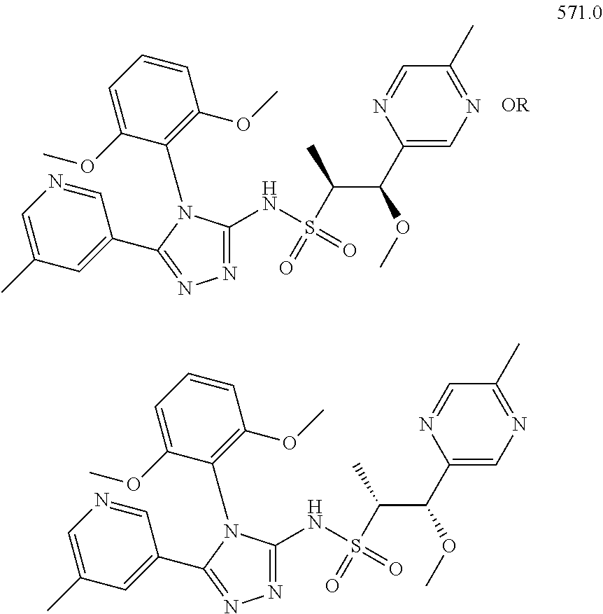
C1(C(OC)C(S(NC2=NN=C(C3=CC(C)=CN=C3)N2C2=C(OC)C=CC=C2OC)(=O)=O)C)=CN=C(C)C=N1.C1(C(OC)C(S(NC2=NN=C(C3=CC(C)=CN=C3)N2C2=C(OC)C=CC=C2OC)(=O)=O)C)=CN=C(C)C=N1
